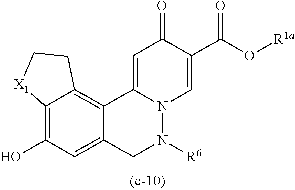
C1=C2N(C=C(C(O[R1a])=O)C1=O)N([R6])CC1=CC(O)=C3C(=C21)CC[X1]3
